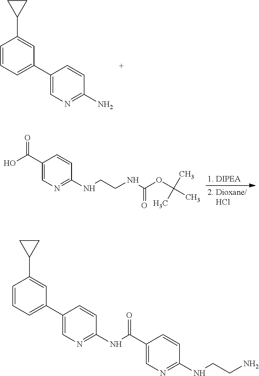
C1=CC=C(C2=CN=C(N)C=C2)C=C1C1CC1.C1(C(O)=O)=CN=C(NCCNC(OC(C)(C)C)=O)C=C1.C1=CC=C(C2=CN=C(NC(C3=CN=C(NCCN)C=C3)=O)C=C2)C=C1C1CC1
